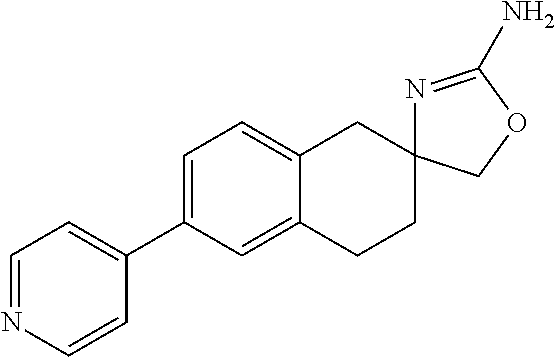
C12=CC(C3=CC=NC=C3)=CC=C1CC1(CC2)N=C(N)OC1
